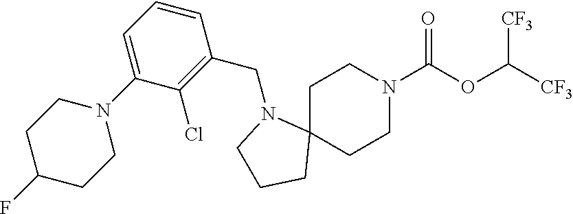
C1C2(CCN(C(OC([CF3])[CF3])=O)C1)N(CC1=C(Cl)C(N3CCC(F)CC3)=CC=C1)CCC2
